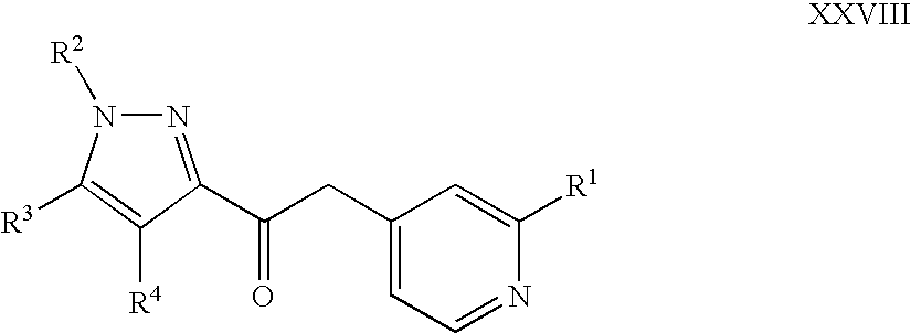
N1=C(C(CC2=CC=NC([R1])=C2)=O)C([R4])=C([R3])N1[R2]
